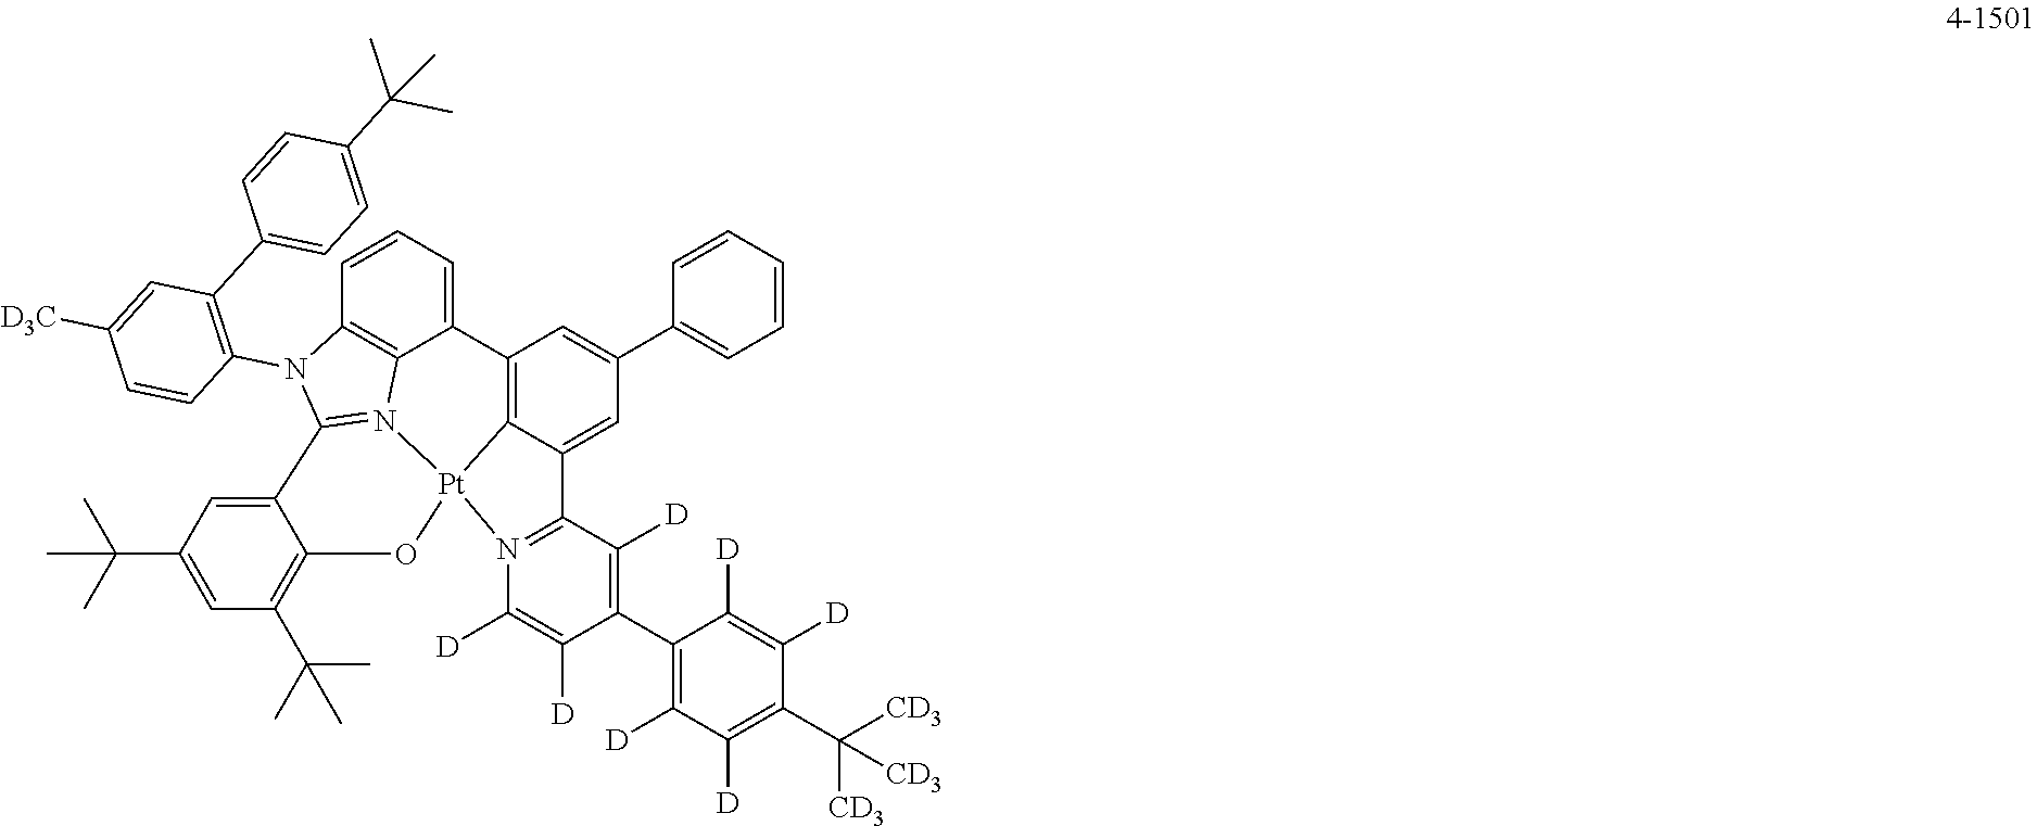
C12=C3C(=CC(C4=CC=CC=C4)=C1)C1=N(C([D])=C([D])C(C4=C([D])C([D])=C(C([CD3])([CD3])[CD3])C([D])=C4[D])=C1[D])[Pt]31OC3=C(C(C)(C)C)C=C(C(C)(C)C)C=C3C3=N1C1=C(C=CC=C21)N3C1=C(C2=CC=C(C(C)(C)C)C=C2)C=C([D3C])C=C1
